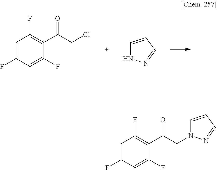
C1=C(F)C=C(F)C(C(CCl)=O)=C1F.C1=CC=NN1.C1=C(F)C=C(F)C(C(CN2C=CC=N2)=O)=C1F
